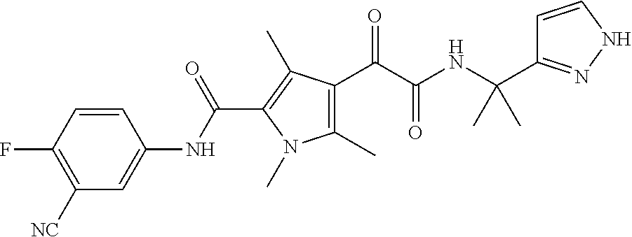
C1(C)=C(C(=O)C(=O)NC(C2=NNC=C2)(C)C)C(C)=C(C(NC2=CC([NC])=C(F)C=C2)=O)N1C
